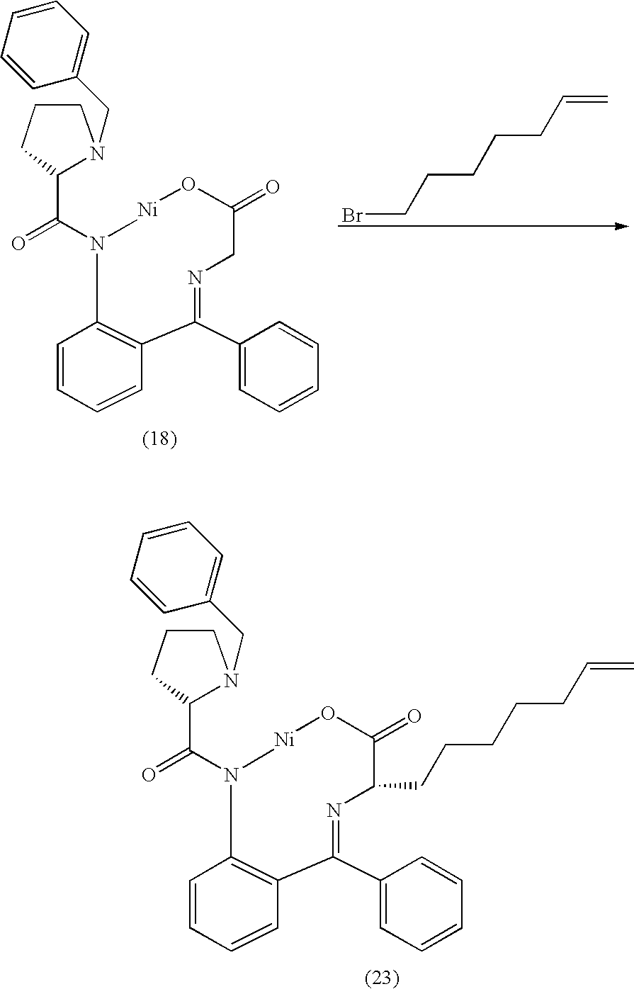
BrCCCCCC=C.C1=CC=CC2=C1N(C(=O)C1CCCN1CC1=CC=CC=C1)[Ni]OC(=O)CN=C2C1=CC=CC=C1.C1=CC=CC2=C1N(C(=O)C1CCCN1CC1=CC=CC=C1)[Ni]OC(=O)C(CCCCCC=C)N=C2C1=CC=CC=C1
